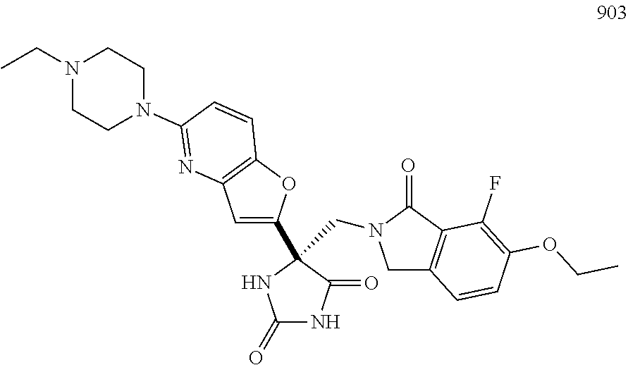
C1=C(C2(CN3CC4=C(C3=O)C(F)=C(OCC)C=C4)C(=O)NC(=O)N2)OC2=C1N=C(N1CCN(CC)CC1)C=C2
